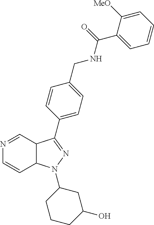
C12C(N(C3CCCC(O)C3)N=C1C1=CC=C(CNC(C3=CC=CC=C3[MeO])=O)C=C1)C=CN=C2
